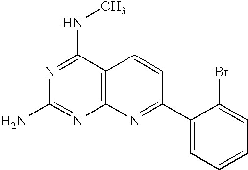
N1=C(NC)C2=C(N=C1N)N=C(C1=CC=CC=C1Br)C=C2
